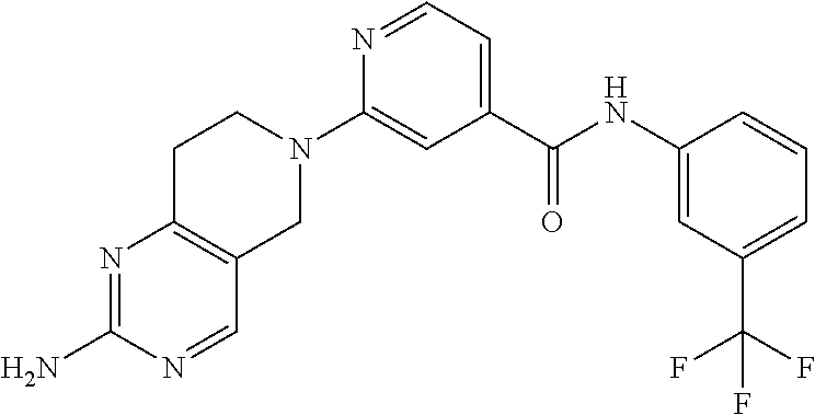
N1=CC=C(C(NC2=CC(C(F)(F)F)=CC=C2)=O)C=C1N1CCC2=C(C1)C=NC(N)=N2
